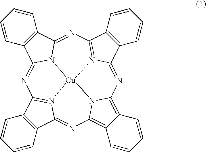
C1=CC2=C(C=C1)C1=NC3=N4C(=NC5=C6C(=C7N5[Cu]45N1C2=NC1=N5C(=N7)C2=C1C=CC=C2)C=CC=C6)C1=C3C=CC=C1
